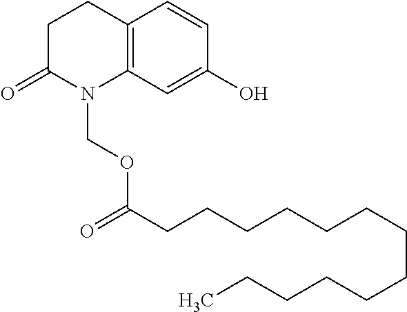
C1C(=O)N(COC(CCCCCCCCCCCCC)=O)C2=C(C1)C=CC(O)=C2
